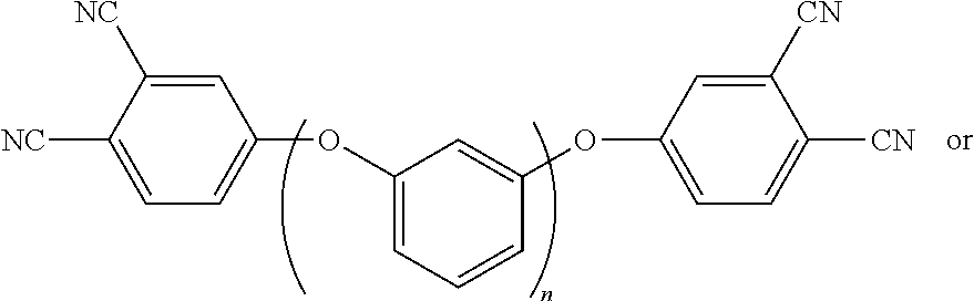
C1([NC])=CC(OC2=CC=CC(OC3=CC=C([CN])C([CN])=C3)=C2)=CC=C1[NC]
